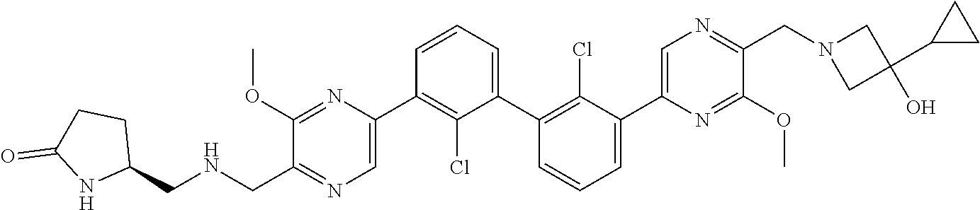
C1(OC)=NC(C2=C(Cl)C(C3=C(Cl)C(C4=CN=C(CN5CC(O)(C6CC6)C5)C(OC)=N4)=CC=C3)=CC=C2)=CN=C1C[HN]CC1CCC(=O)N1
